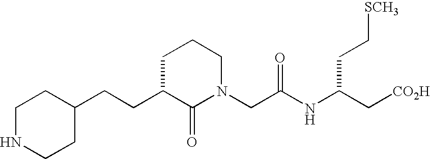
C1NCCC(CCC2C(=O)N(CC(NC(C[CO2H])CC[SCH3])=O)CCC2)C1
